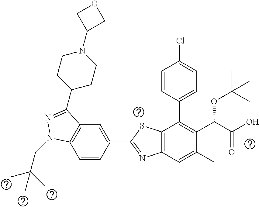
C1=CC(C2=NC3=C(S2)C(C2=CC=C(Cl)C=C2)=C(C(C(O)=O)OC(C)(C)C)C(C)=C3)=CC2=C1N(CC(C)(C)C)N=C2C1CCN(C2COC2)CC1
